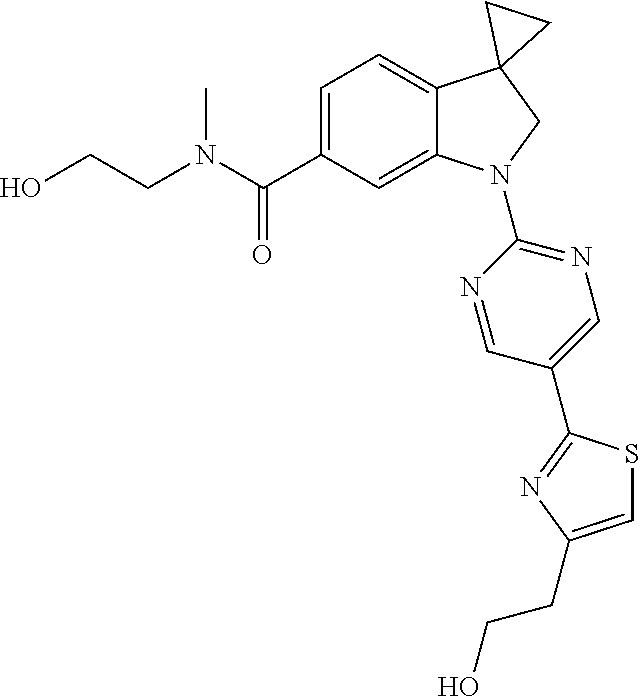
N(C(C1=CC=C2C(=C1)N(C1=NC=C(C3=NC(CCO)=CS3)C=N1)CC21CC1)=O)(C)CCO
